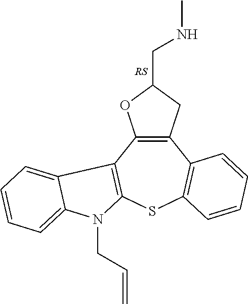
C12=C(OC(CNC)C1)C1=C(SC3=C2C=CC=C3)N(CC=C)C2=CC=CC=C21
